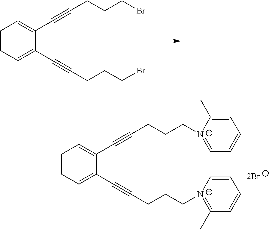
C1=CC=C(C#CCCCBr)C(C#CCCCBr)=C1.C1=CC=C(C#CCCC[N+]2=C(C)C=CC=C2)C(C#CCCC[N+]2=CC=CC=C2C)=C1
